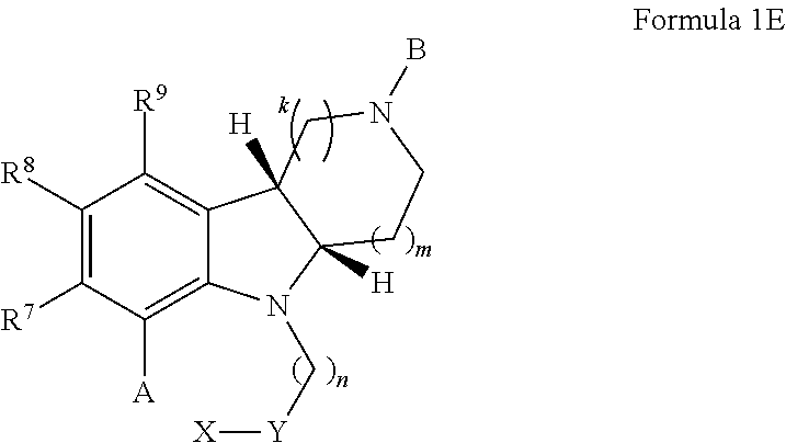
C1([R8])=C([R7])C([A])=C2C(=C1[R9])C1([H])C([H])(CCN(B)C1)N2C[Y][X]
